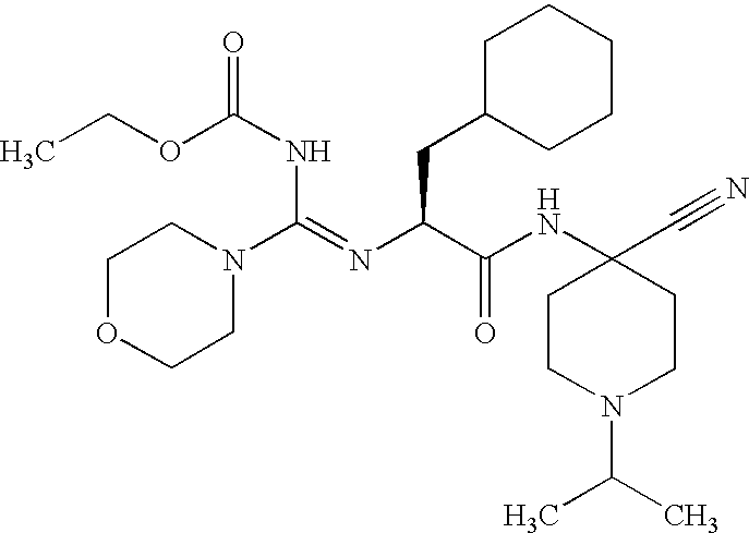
O(C(NC(N1CCOCC1)=NC(C(NC1(C#N)CCN(C(C)C)CC1)=O)CC1CCCCC1)=O)CC
